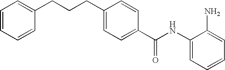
C(CCC1=CC=C(C(NC2=CC=CC=C2N)=O)C=C1)C1=CC=CC=C1
